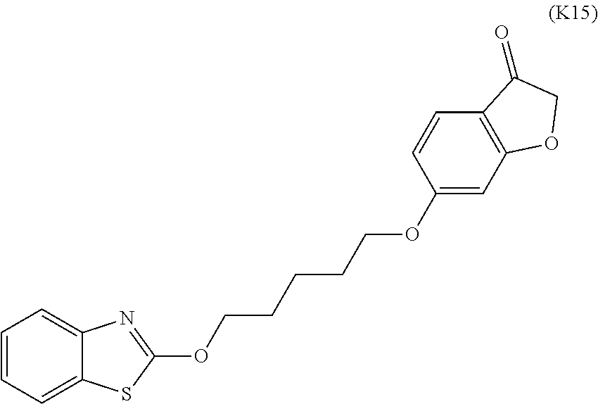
C1=CC=C2C(=C1)N=C(OCCCCCOC1=CC3=C(C=C1)C(=O)CO3)S2
